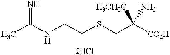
CC(NCCSCC([CO2H])([H3CH2C])N)=N
